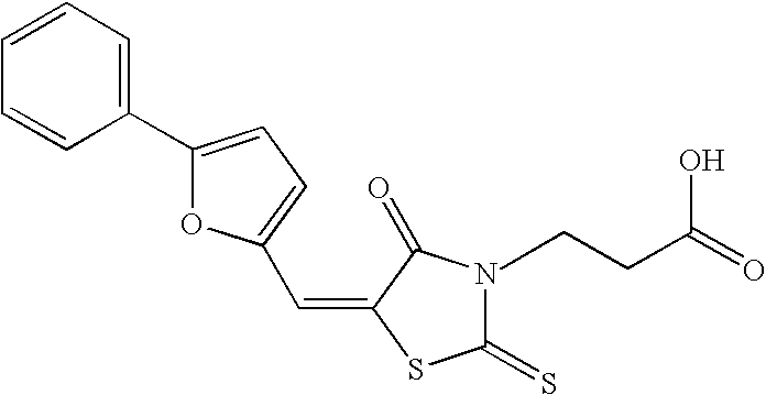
C1(C2=CC=C(C=C3SC(=S)NC3=O)O2)=CC=CC=C1.CCCC(=O)O
